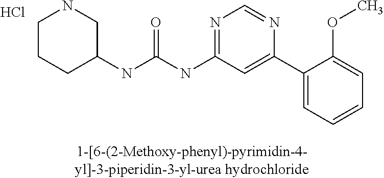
N(C(NC1=NC=NC(C2=CC=CC=C2OC)=C1)=O)C1CNCCC1.Cl
